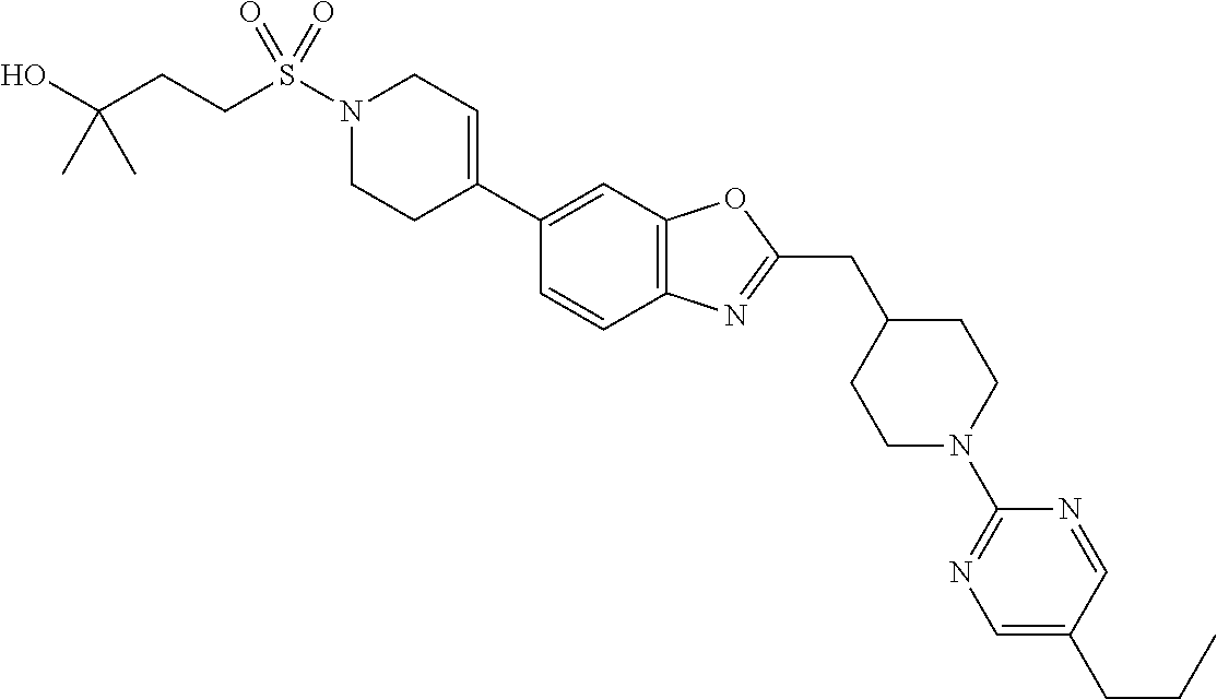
N1(S(=O)(=O)CCC(O)(C)C)CCC(C2=CC3=C(C=C2)N=C(CC2CCN(C4=NC=C(CCC)C=N4)CC2)O3)=CC1
